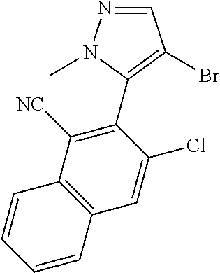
N1=CC(Br)=C(C2=C([NC])C3=C(C=C2Cl)C=CC=C3)N1C
